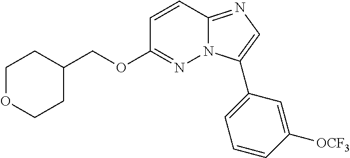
C(OC1=NN2C(=NC=C2C2=CC=CC([OCF3])=C2)C=C1)C1CCOCC1
